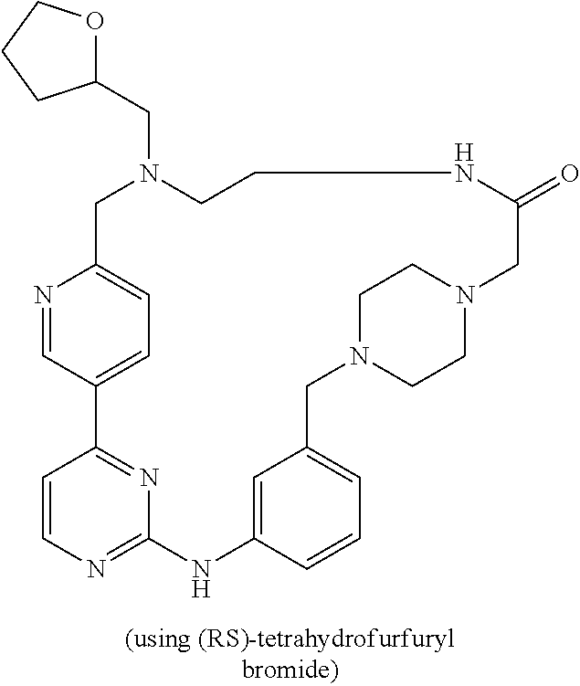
N1=CC2=CC=C1CN(CC1OCCC1)CCNC(=O)CN1CCN(CC3=CC=CC(=C3)NC3=NC=CC2=N3)CC1
